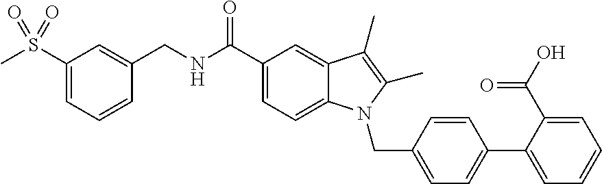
C1(CNC(C2=CC=C3C(=C2)C(C)=C(C)N3CC2=CC=C(C3=CC=CC=C3C(O)=O)C=C2)=O)=CC(S(C)(=O)=O)=CC=C1
